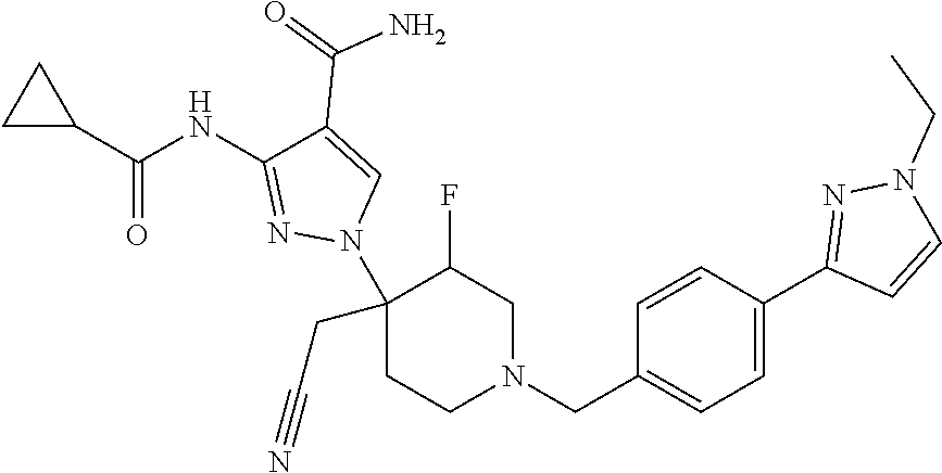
C1(N2C=C(C(=O)N)C(NC(C3CC3)=O)=N2)(CC#N)CCN(CC2=CC=C(C3=NN(CC)C=C3)C=C2)CC1F
